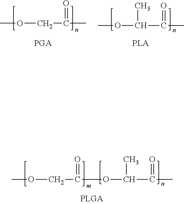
COCC(=O)C.COC(C(=O)C)C.COCC(=O)OC(C(=O)C)C
